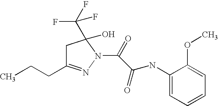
C1C(CCC)=NN(C(C(NC2=CC=CC=C2OC)=O)=O)C1(C(F)(F)F)O
